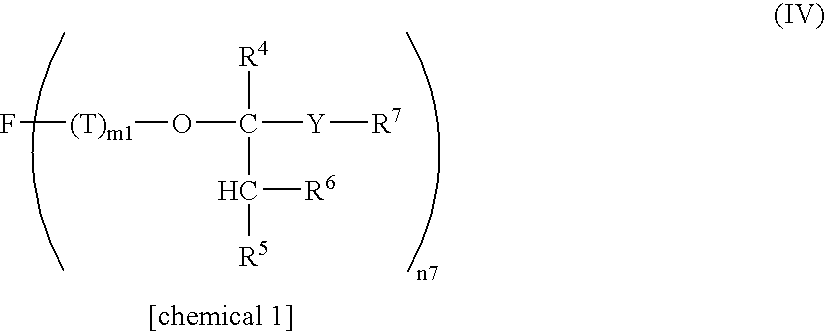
F[(T)m1]OC([Y][R7])([R4])C([R5])[R6].[[chemical 1]]
